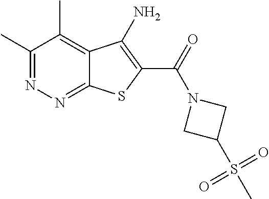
C1(C)=NN=C2C(=C1C)C(N)=C(C(=O)N1CC(S(C)(=O)=O)C1)S2
